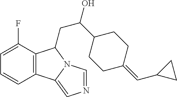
C1(F)=CC=CC2=C1C(CC(C1CCC(=CC3CC3)CC1)O)N1C2=CN=C1
